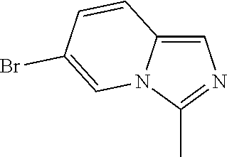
C1=C2N(C(C)=N1)C=C(Br)C=C2
